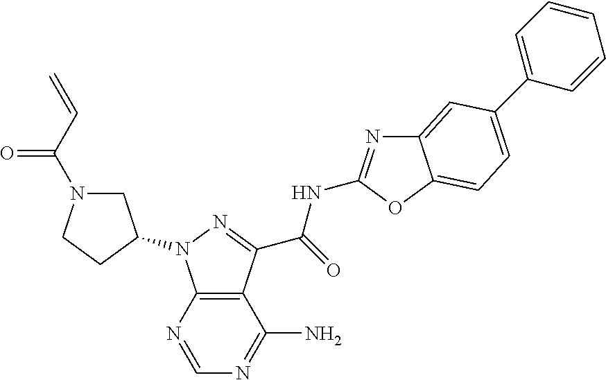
C12=C(N=CN=C1N)N(C1CN(C(C=C)=O)CC1)N=C2C(=O)NC1=NC2=CC(C3=CC=CC=C3)=CC=C2O1
